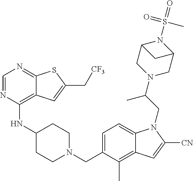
C1=NC(NC2CCN(CC3=CC=C4C(=C3C)C=C([CN])N4CC(N3CC4N(S(C)(=O)=O)C(C3)C4)C)CC2)=C2C(=N1)SC(C[CF3])=C2
